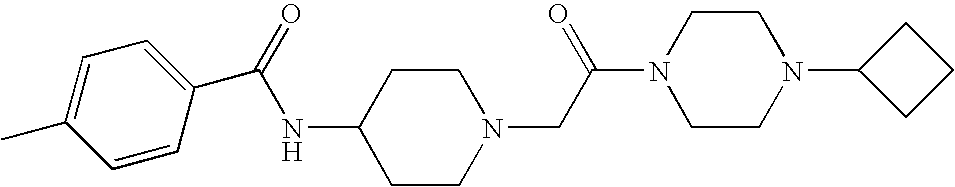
C(=O)(NC1CCN(CC(N2CCN(C3CCC3)CC2)=O)CC1)C1=CC=C(C)C=C1
